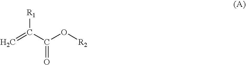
C=C(C(O[R2])=O)[R1]
